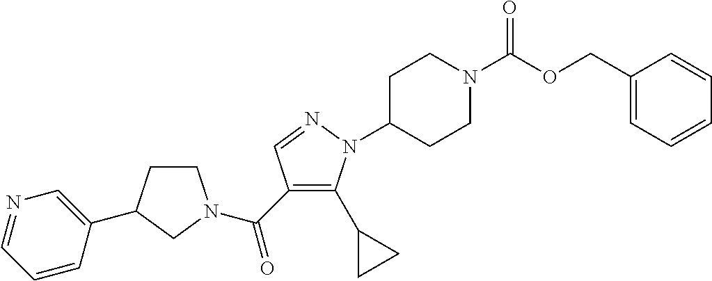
C1CC(C2=CN=CC=C2)CN1C(C1=C(C2CC2)N(C2CCN(C(=O)OCC3=CC=CC=C3)CC2)N=C1)=O
